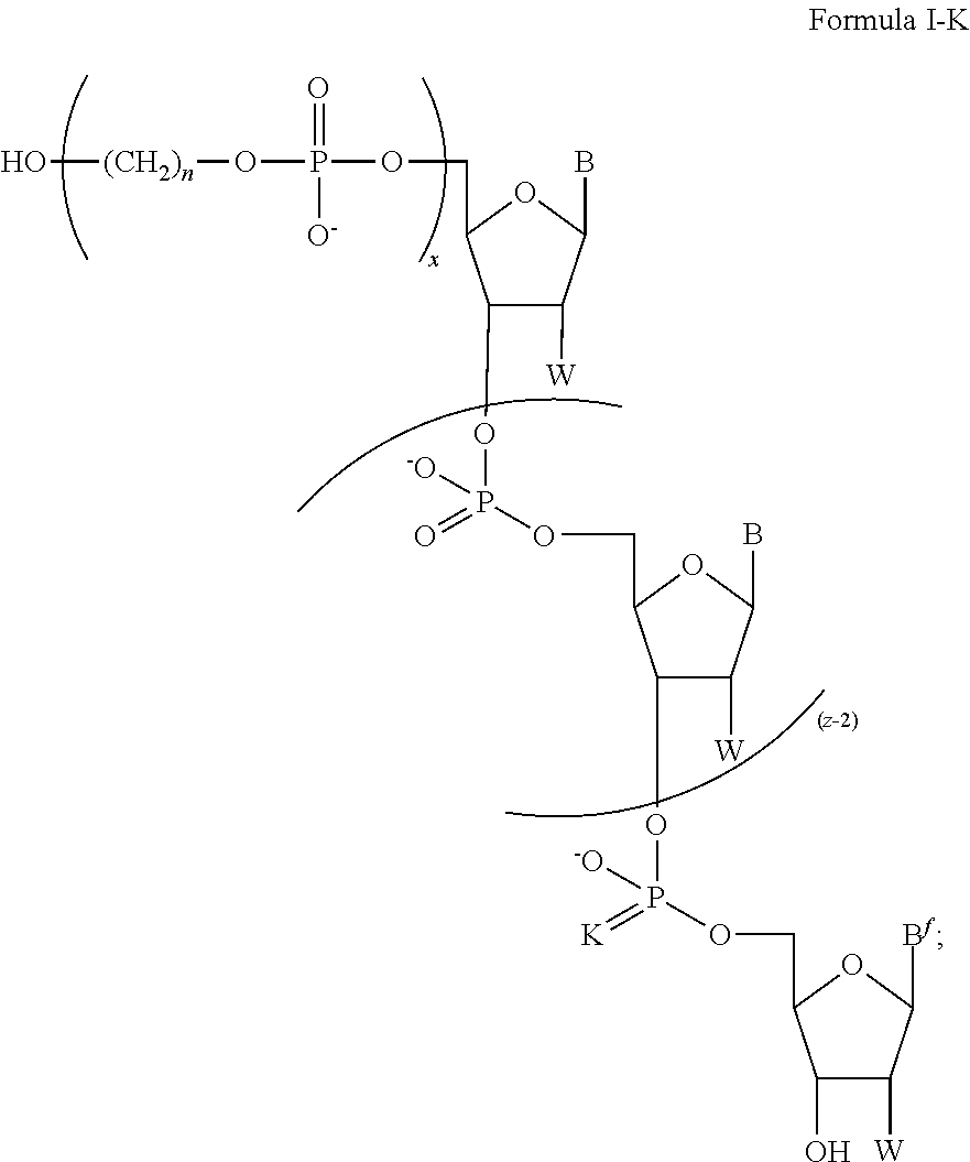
CCC1C(COP([-O])(=[K])OCC2C(O)C([W])C([Bf])O2)C([W])C(B)O1.O[(CH2)n]OP(=O)([O-])OCC1C(OP(=O)([-O])O)C([W])C(B)O1
